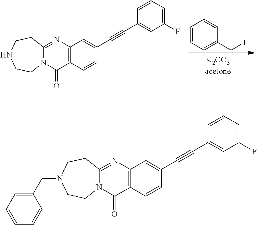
C(I)C1=CC=CC=C1.C12=C(C=CC(C#CC3=CC(F)=CC=C3)=C1)C(=O)N1C(=N2)CCNCC1.C12=C(C=CC(C#CC3=CC(F)=CC=C3)=C1)C(=O)N1C(=N2)CCN(CC2=CC=CC=C2)CC1
